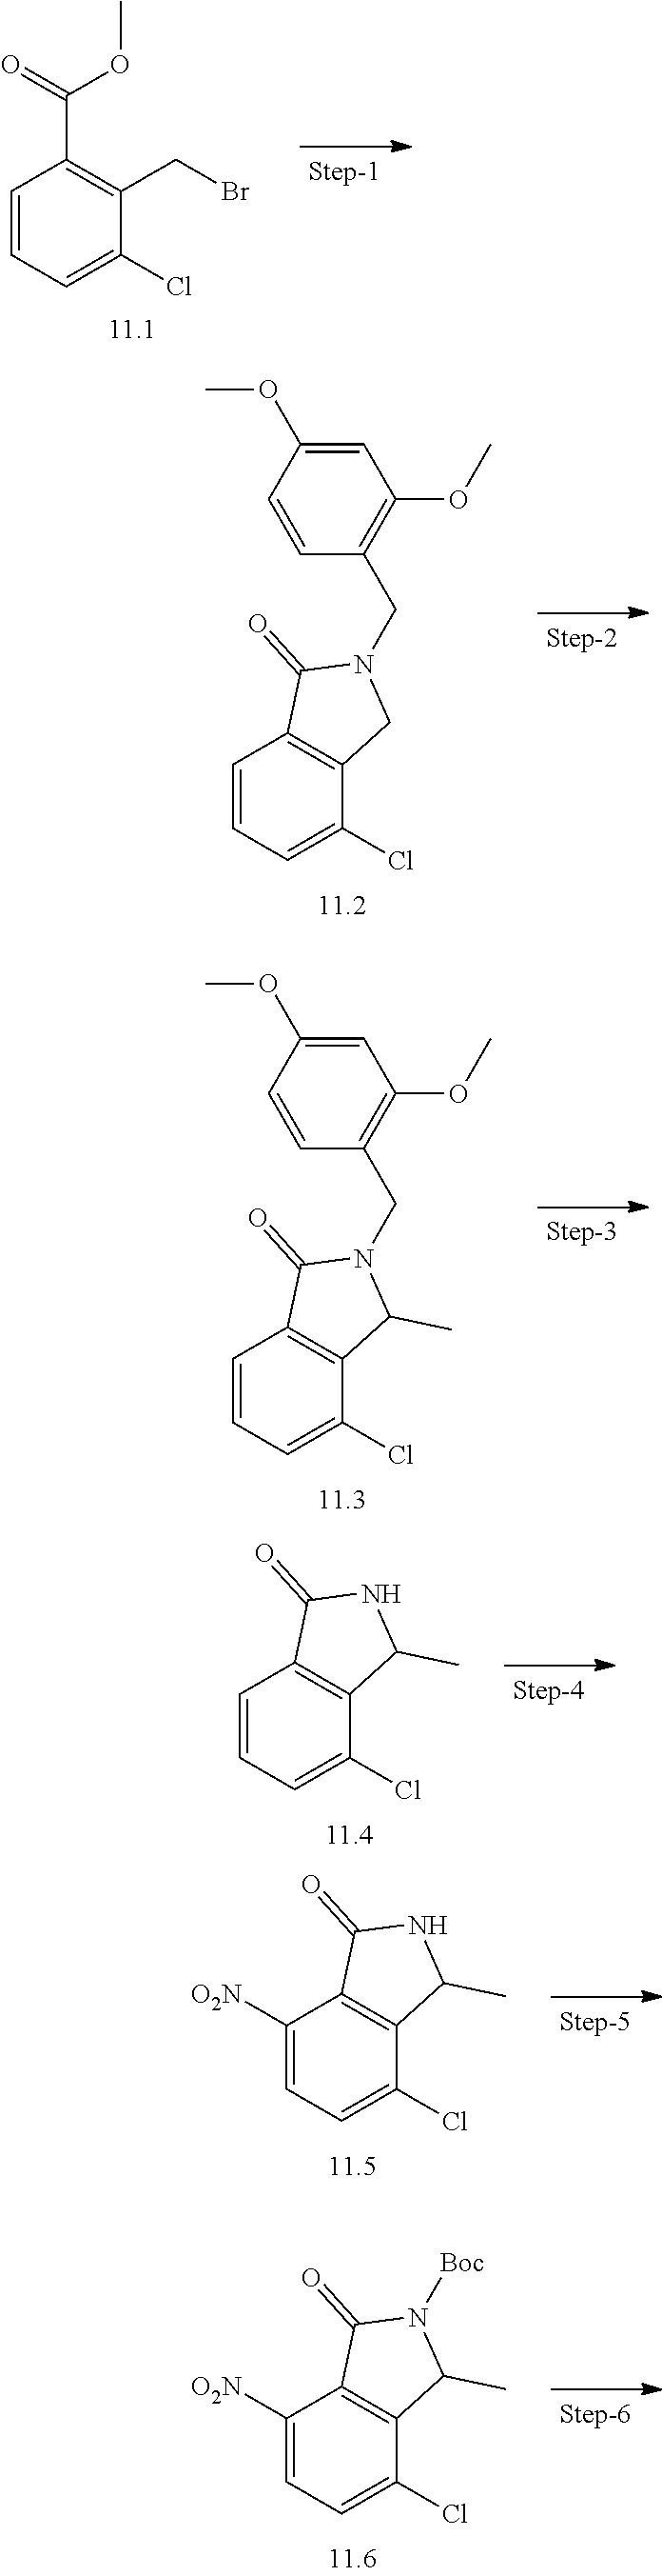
C1=CC=C(Cl)C(CBr)=C1C(=O)OC.C1=CC=C(Cl)C2=C1C(=O)N(CC1=C(OC)C=C(OC)C=C1)C2.C1=CC=C(Cl)C2=C1C(=O)N(CC1=C(OC)C=C(OC)C=C1)C2C.C1=CC=C(Cl)C2=C1C(=O)NC2C.C1([O2N])=CC=C(Cl)C2=C1C(=O)NC2C.C1([O2N])=CC=C(Cl)C2=C1C(=O)N([Boc])C2C
